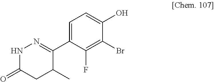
C1=C(C2=NNC(=O)CC2C)C(F)=C(Br)C(O)=C1
